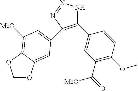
C1(C2=CC(C(=O)[MeO])=C(OC)C=C2)=C(C2=CC([MeO])=C3C(=C2)OCO3)N=NN1
